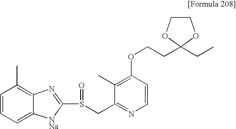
C1(C)=C(OCCC2(CC)OCCO2)C=CN=C1CS(C1=NC2=C(C)C=CC=C2[NNa]1)=O
